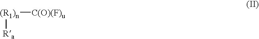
[(R1)n]([C(O)(F)u])[Ra]
